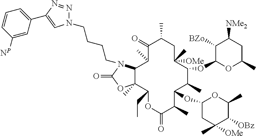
N1(CCCCN2C3C(C)(C(CC)OC(=O)C(C)C(OC4CC(C)([OMe])C([OBz])C(C)O4)C(C)C(OC4OC(C)CC([NMe2])C4[BZo])C(C)([OMe])CC(C)C(=O)C3C)OC2=O)N=NC(C2=CC=CC([NP])=C2)=C1
